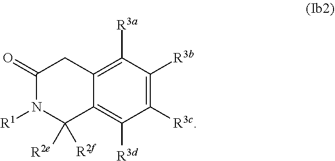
C1([R3c])=C([R3b])C([R3a])=C2C(=C1[R3d])C([R2e])([R2f])N([R1])C(=O)C2
